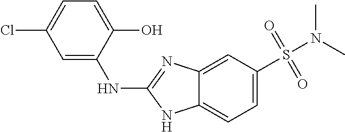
CN(S(C1=CC=C2C(=C1)N=C(NC1=CC(Cl)=CC=C1O)N2)(=O)=O)C
